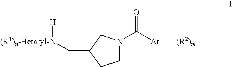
C1N(C([Ar][(R2)m])=O)CC(C[(R1)n-Hetaryl-N][H])C1
